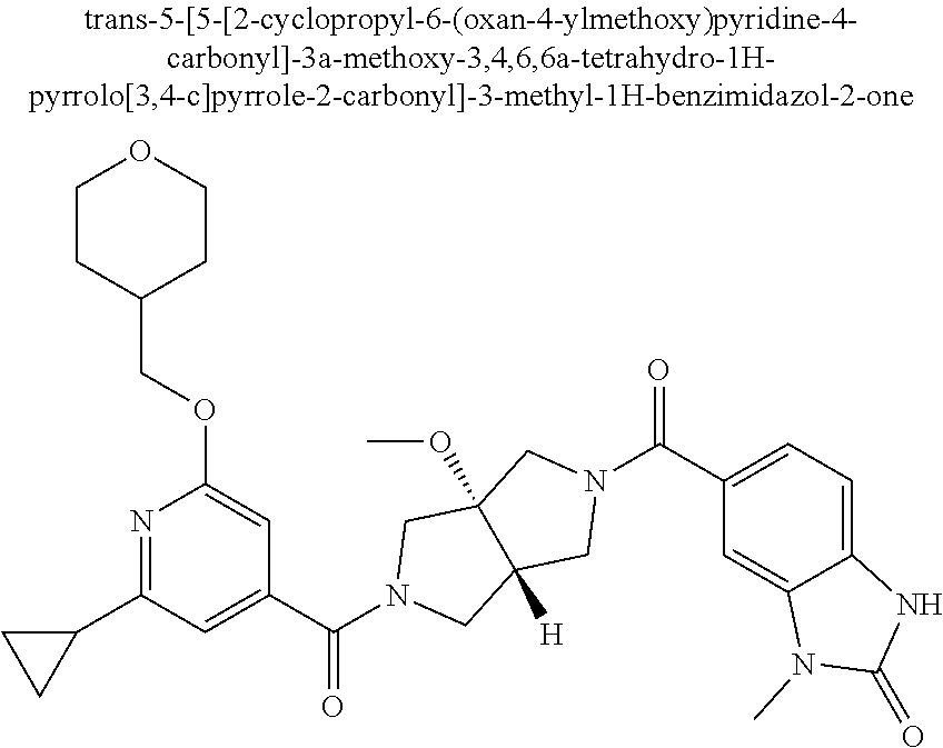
C1CC(COC2=CC(C(N3CC4([H])C(OC)(C3)CN(C(C3=CC=C5C(=C3)N(C)C(=O)N5)=O)C4)=O)=CC(C3CC3)=N2)CCO1
